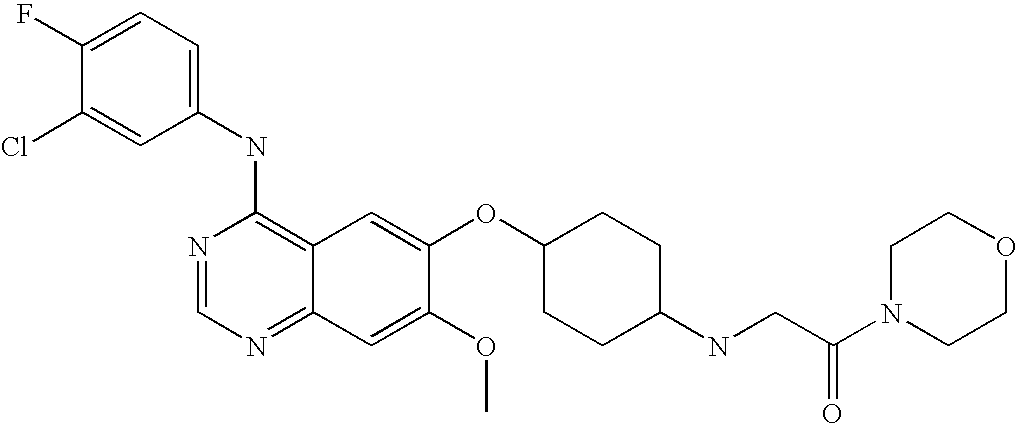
C1=C(Cl)C(F)=CC=C1NC1=C2C(=NC=N1)C=C(OC)C(OC1CCC(NCC(N3CCOCC3)=O)CC1)=C2
